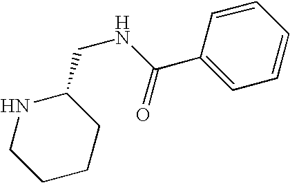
N1CCCCC1CNC(C1=CC=CC=C1)=O
